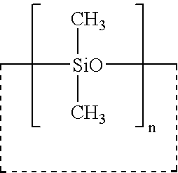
C[SiO]1(C)CCCC1
